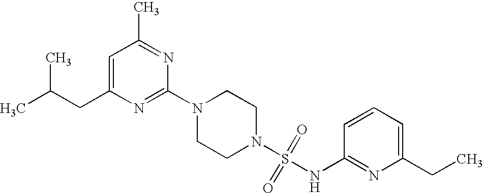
N1(C2=NC(CC(C)C)=CC(C)=N2)CCN(S(=O)(=O)NC2=NC(CC)=CC=C2)CC1
